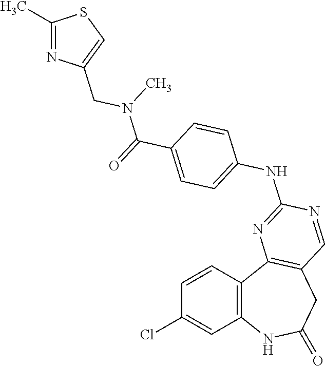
C1=CC2=C(C=C1Cl)NC(=O)CC1=C2N=C(NC2=CC=C(C(=O)N(CC3=CSC(C)=N3)C)C=C2)N=C1
